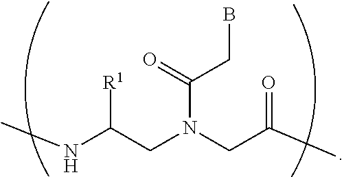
CNC(CN(CC(C)=O)C(=O)CB)[R1]
